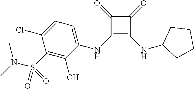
C1(=O)C(NC2=CC=C(Cl)C(S(N(C)C)(=O)=O)=C2O)=C(NC2CCCC2)C1=O
